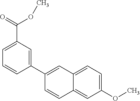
C1(OC)=CC=C2C(=C1)C=CC(C1=CC(C(OC)=O)=CC=C1)=C2
